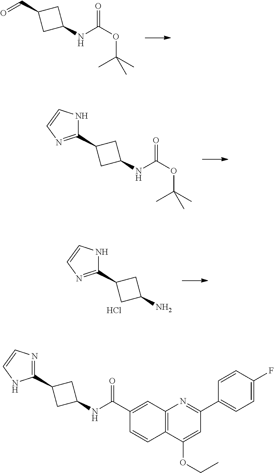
C1(NC(=O)OC(C)(C)C)CC(C=O)C1.C1(NC(=O)OC(C)(C)C)CC(C2=NC=CN2)C1.C1(N)CC(C2=NC=CN2)C1.Cl.C1(NC(=O)C2=CC3=C(C(OCC)=CC(C4=CC=C(F)C=C4)=N3)C=C2)CC(C2=NC=CN2)C1
